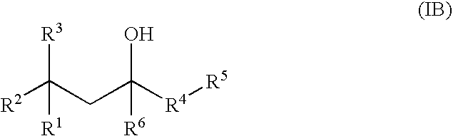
[R2]C(CC([R4][R5])(O)[R6])([R3])[R1]
